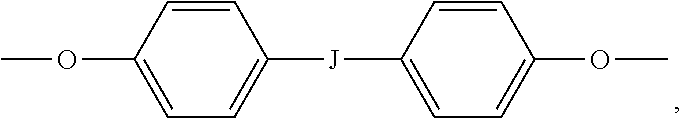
COC1=CC=C([J]C2=CC=C(OC)C=C2)C=C1
